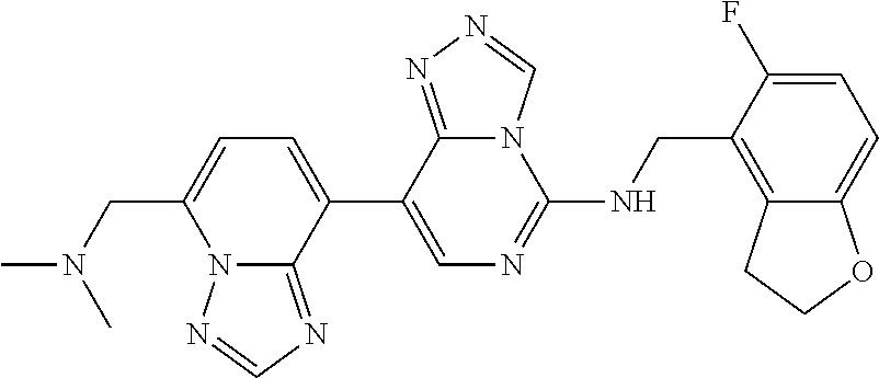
C1=C(CN(C)C)N2C(=NC=N2)C(C2=CN=C(NCC3=C4C(=CC=C3F)OCC4)N3C2=NN=C3)=C1
